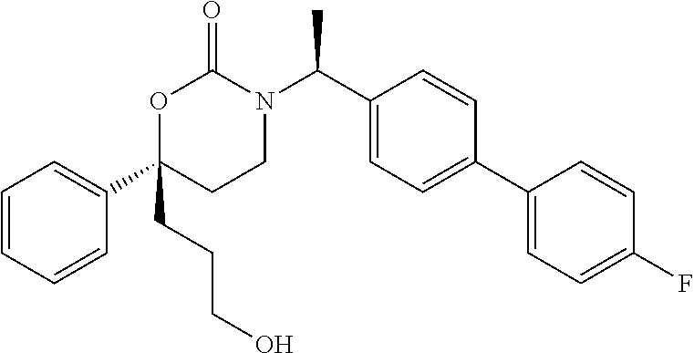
C1=CC=CC(C2(CCCO)CCN(C(C3=CC=C(C4=CC=C(F)C=C4)C=C3)C)C(=O)O2)=C1
